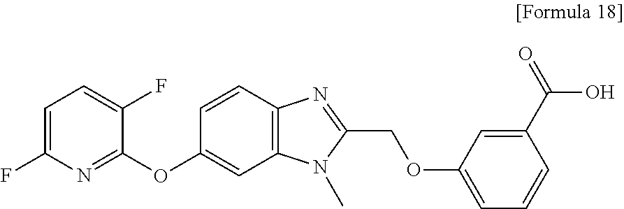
C1=C(F)N=C(OC2=CC3=C(C=C2)N=C(COC2=CC=CC(C(=O)O)=C2)N3C)C(F)=C1
